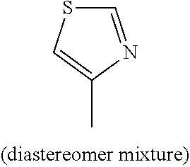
C1=NC(C)=CS1
